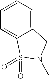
C1=C2C(=CC=C1)S(=O)(=O)N(C)C2
